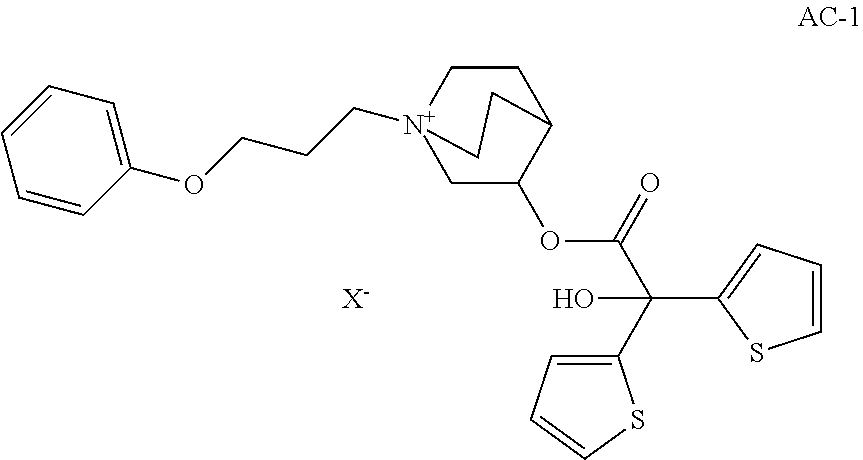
C1=CC(OCCC[N+]23CCC(C(OC(C(C4=CC=CS4)(O)C4=CC=CS4)=O)C2)CC3)=CC=C1.[X-]
